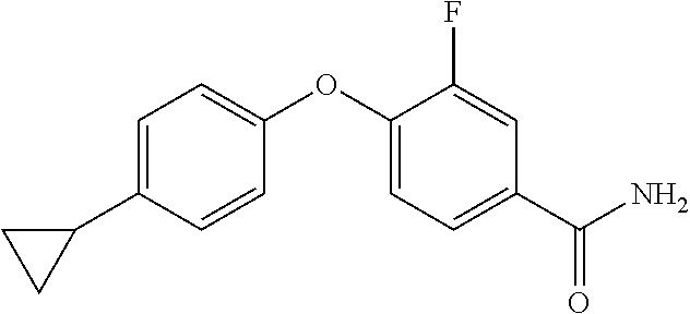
C1=C(C2CC2)C=CC(OC2=CC=C(C(N)=O)C=C2F)=C1
